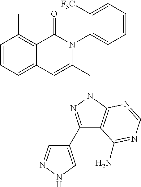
C1=CC=C2C(=C1C)C(=O)N(C1=CC=CC=C1[F3C])C(CN1C3=C(C(C4=CNN=C4)=N1)C(N)=NC=N3)=C2
